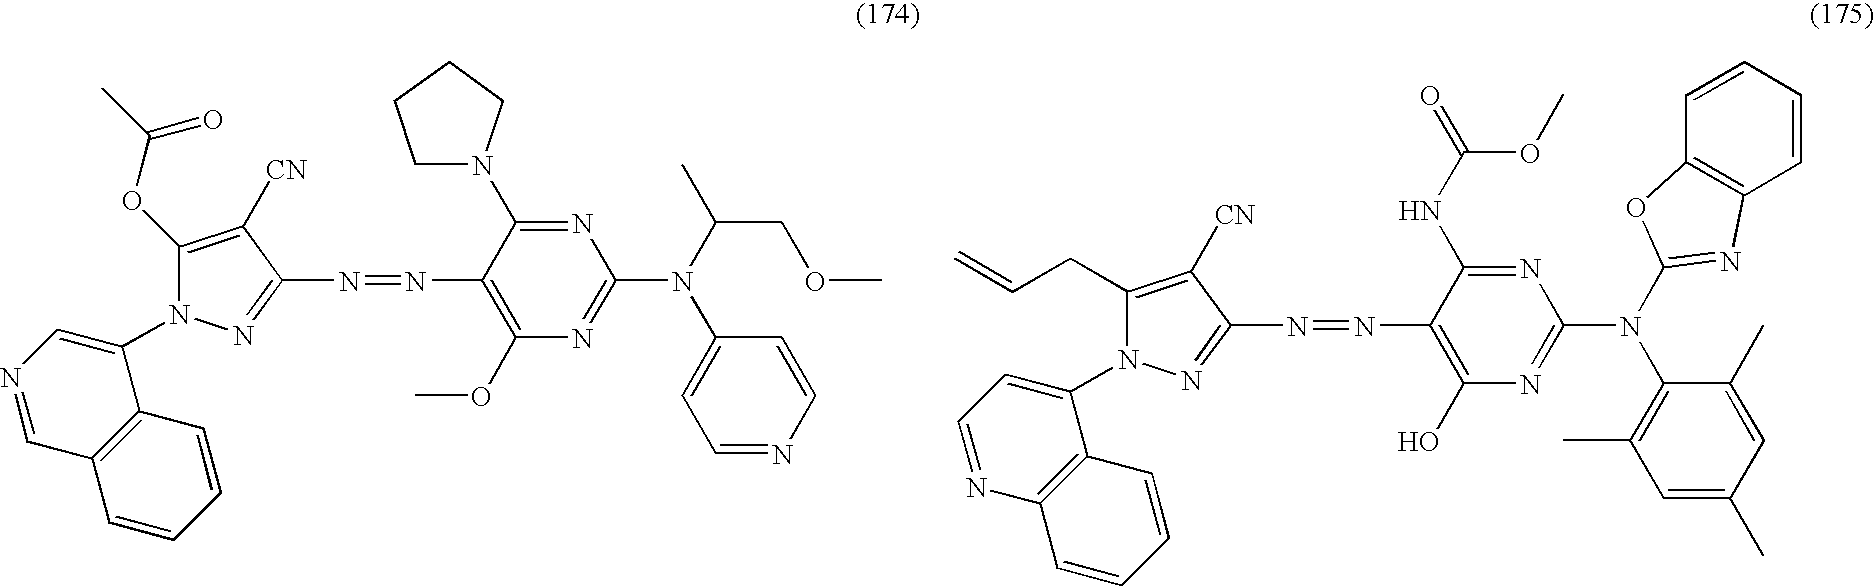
C1(N=NC2=C(O)N=C(N(C3=C(C)C=C(C)C=C3C)C3=NC4=C(C=CC=C4)O3)N=C2NC(=O)OC)=NN(C2=CC=NC3=C2C=CC=C3)C(CC=C)=C1[CN].C1(N=NC2=C(OC)N=C(N(C3=CC=NC=C3)C(COC)C)N=C2N2CCCC2)=NN(C2=CN=CC3=C2C=CC=C3)C(OC(C)=O)=C1[CN]
